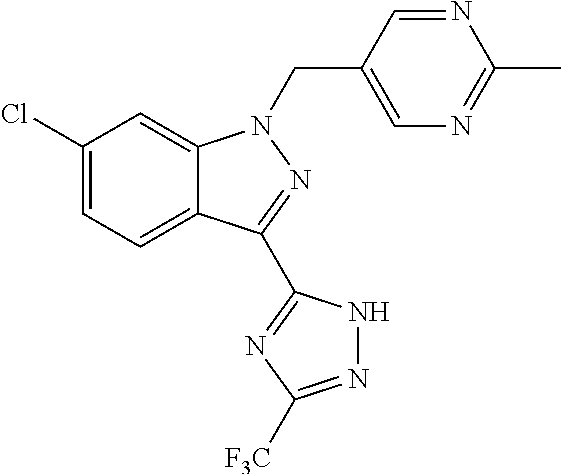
C1(Cl)=CC=C2C(=C1)N(CC1=CN=C(C)N=C1)N=C2C1=NC([F3C])=NN1
